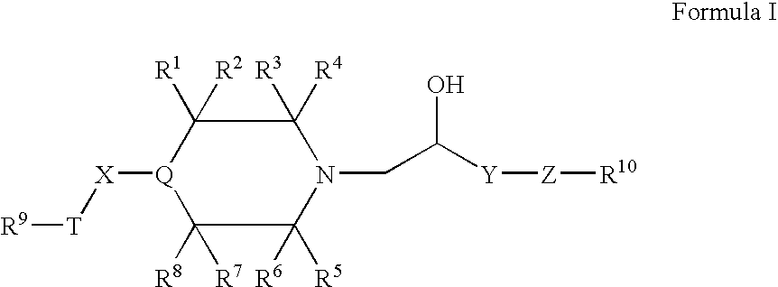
C1([R4])([R3])C([R1])([R2])[Q]([X][T][R9])C([R8])([R7])C([R5])([R6])N1CC([Y][Z][R10])O
